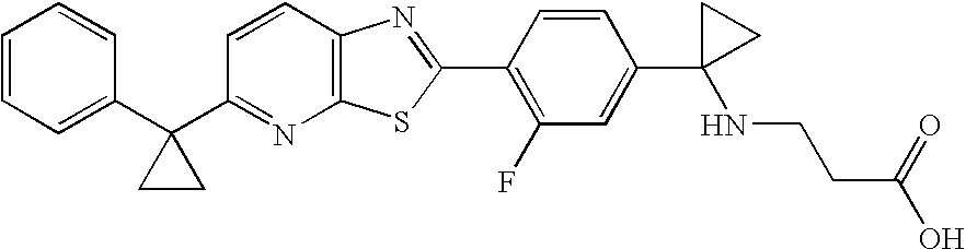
C1=CC=C(C2(C3=NC4=C(C=C3)N=C(C3=C(F)C=C(C5(NCCC(O)=O)CC5)C=C3)S4)CC2)C=C1
